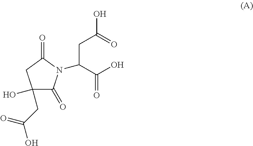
C1(O)(CC(=O)O)C(=O)N(C(CC(O)=O)C(O)=O)C(=O)C1
